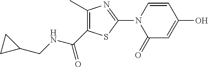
C1(C(NCC2CC2)=O)=C(C)N=C(N2C(=O)C=C(O)C=C2)S1
